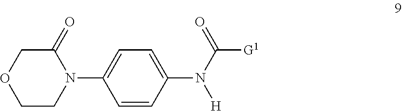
C1CN(C2=CC=C(N(C([G1])=O)[H])C=C2)C(=O)CO1
